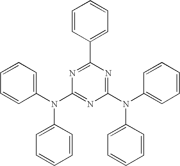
C1=CC=C(N(C2=NC(N(C3=CC=CC=C3)C3=CC=CC=C3)=NC(C3=CC=CC=C3)=N2)C2=CC=CC=C2)C=C1
